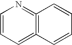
C1=CC=C2=C(=N1)C=CC=C2
